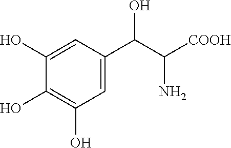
C1(O)=CC(C(C([COOH])N)O)=CC(O)=C1O
